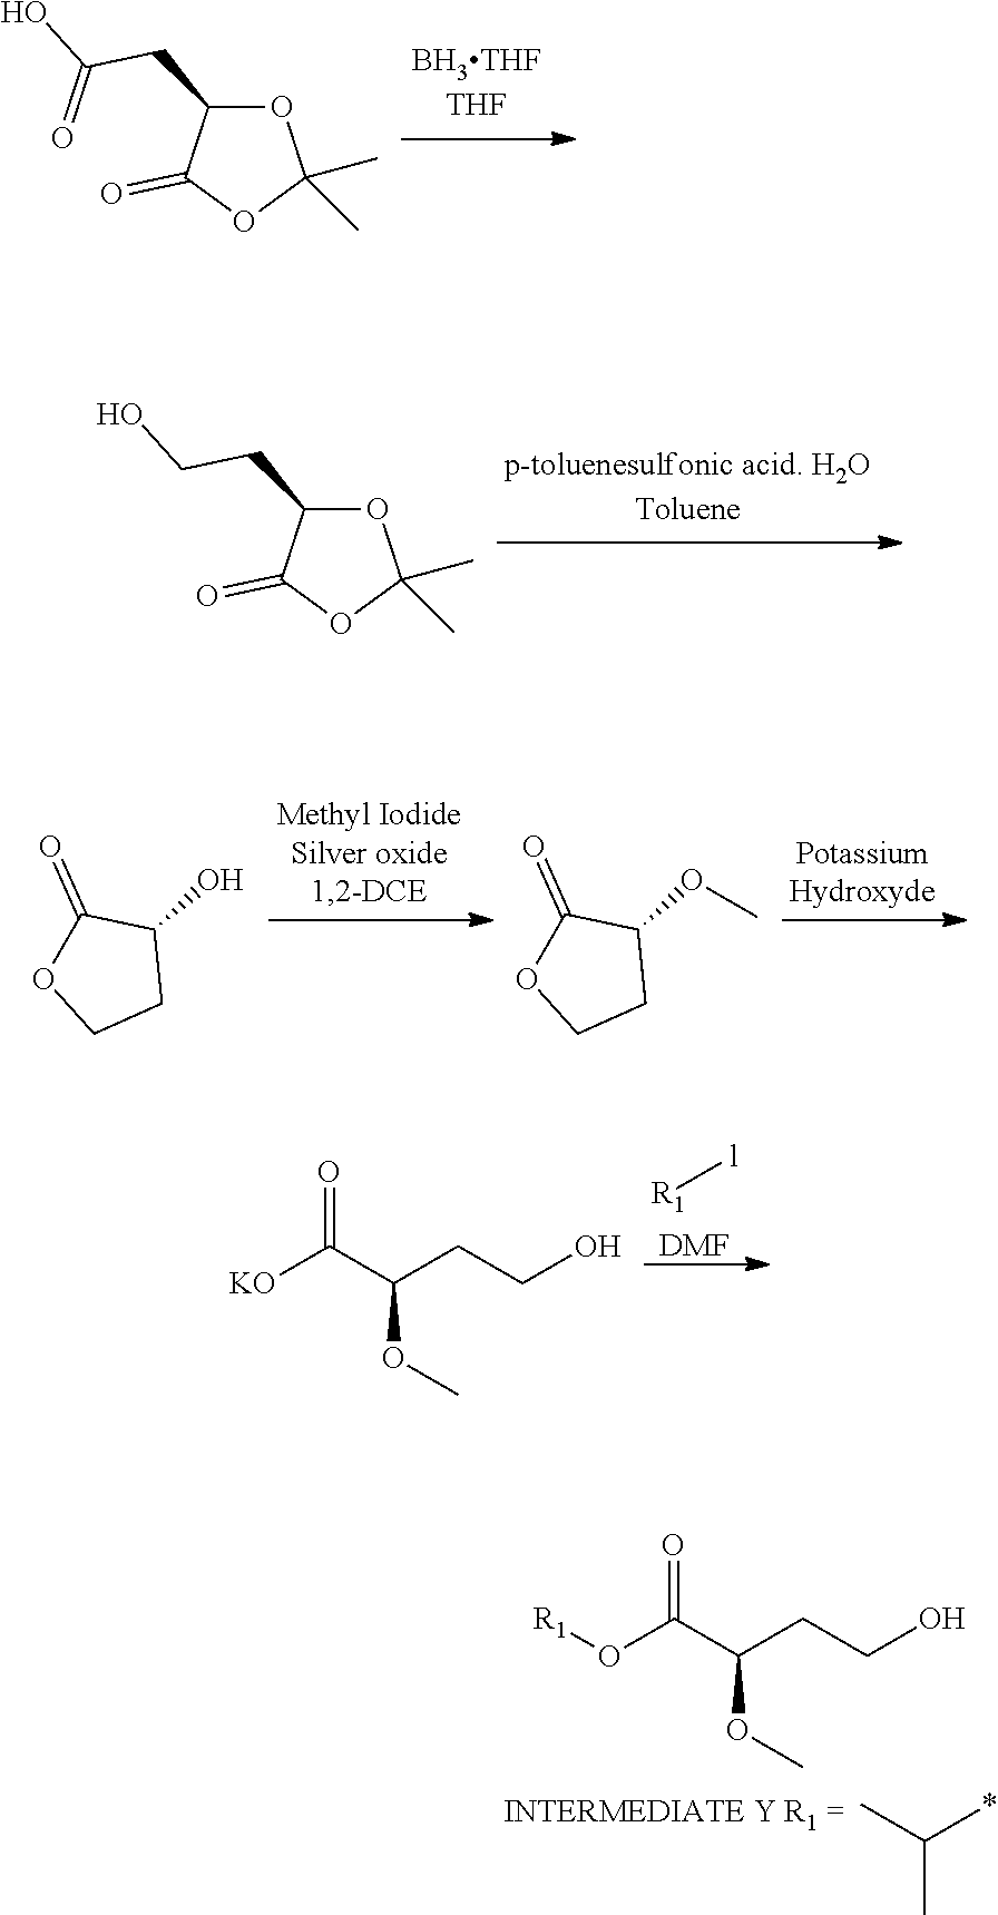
O1C(CC(=O)O)C(=O)OC1(C)C.O1C(CCO)C(=O)OC1(C)C.C1(=O)OCCC1O.C1(=O)OCCC1OC.[R1][l].[DMF].[KO]C(C(CCO)OC)=O.[R1]OC(C(CCO)OC)=O.CC(*)C
